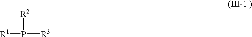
[R1]P([R3])[R2]
